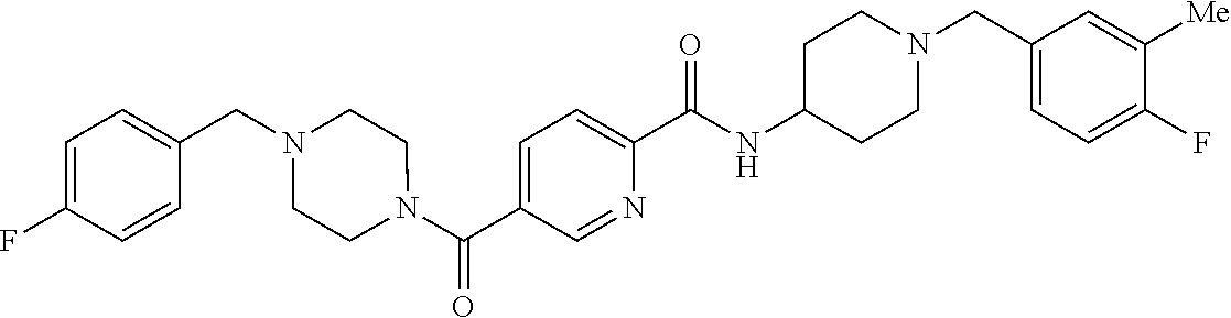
C1(CN2CCC(NC(C3=CC=C(C(N4CCN(CC5=CC=C(F)C=C5)CC4)=O)C=N3)=O)CC2)=CC=C(F)C([Me])=C1
